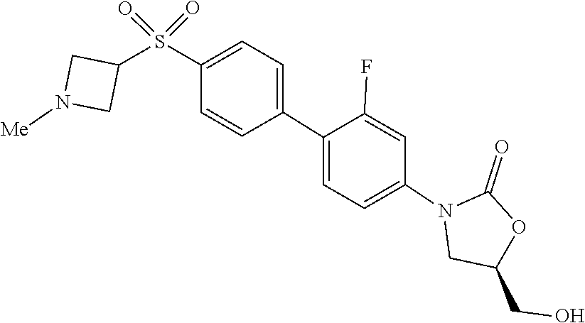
O=C1OC(CO)CN1C1=CC=C(C2=CC=C(S(=O)(=O)C3CN([Me])C3)C=C2)C(F)=C1
